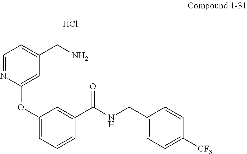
Cl.C1(OC2=CC(CN)=CC=N2)=CC=CC(C(NCC2=CC=C([CF3])C=C2)=O)=C1
